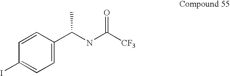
C1=C(C(NC([CF3])=O)C)C=CC(I)=C1
